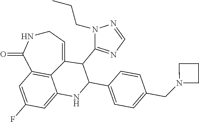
C1NC(=O)C2=C3C(=CC(F)=C2)NC(C2=CC=C(CN4CCC4)C=C2)C(C2=NC=NN2CCC)C3=C1
